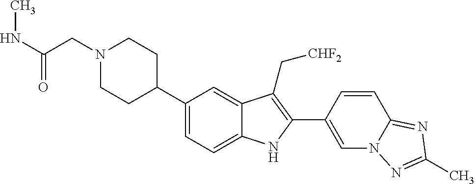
C1(C2CCN(CC(NC)=O)CC2)=CC=C2C(=C1)C(C[CHF2])=C(C1=CN3C(=NC(C)=N3)C=C1)N2
